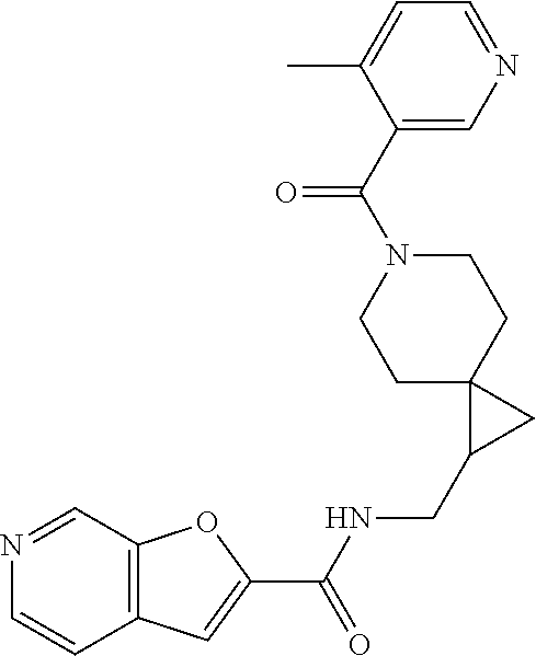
C12=C(C=NC=C1)OC(C(NCC1CC13CCN(C(=O)C1=CN=CC=C1C)CC3)=O)=C2
